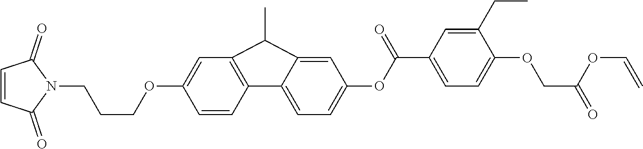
O(C1=CC2=C(C3=CC=C(OC(C4=CC=C(OCC(=O)OC=C)C(CC)=C4)=O)C=C3C2C)C=C1)CCCN1C(=O)C=CC1=O
